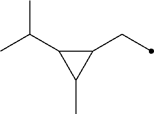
C1(CC)C(C(C)C)C1C
